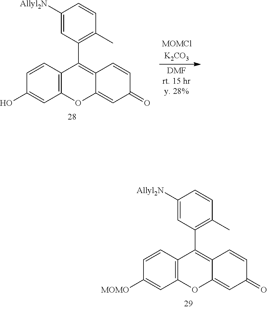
C1([Allyl2N])=CC(C2=C3C(=CC(=O)C=C3)OC3=C2C=CC(O)=C3)=C(C)C=C1.C1([Allyl2N])=CC(C2=C3C(=CC(=O)C=C3)OC3=C2C=CC([MOMO])=C3)=C(C)C=C1
